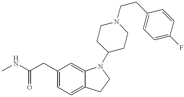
C1(CC(NC)=O)=CC=C2C(=C1)N(C1CCN(CCC3=CC=C(F)C=C3)CC1)CC2
